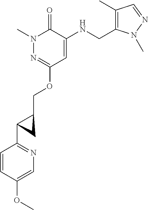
N1(C)N=C(OCC2CC2C2=NC=C(OC)C=C2)C=C(NCC2=C(C)C=NN2C)C1=O
